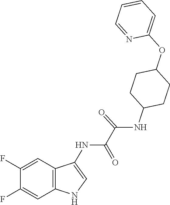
C1=CC=C(OC2CCC(NC(C(NC3=CNC4=C3C=C(F)C(F)=C4)=O)=O)CC2)N=C1
